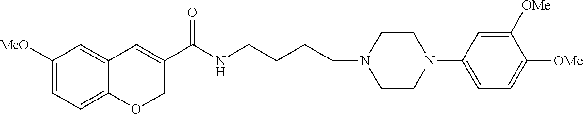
C1([MeO])=CC=C2C(=C1)C=C(C(NCCCCN1CCN(C3=CC=C([OMe])C([OMe])=C3)CC1)=O)CO2
